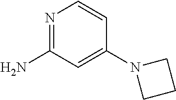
C1(N)=NC=CC(N2CCC2)=C1
